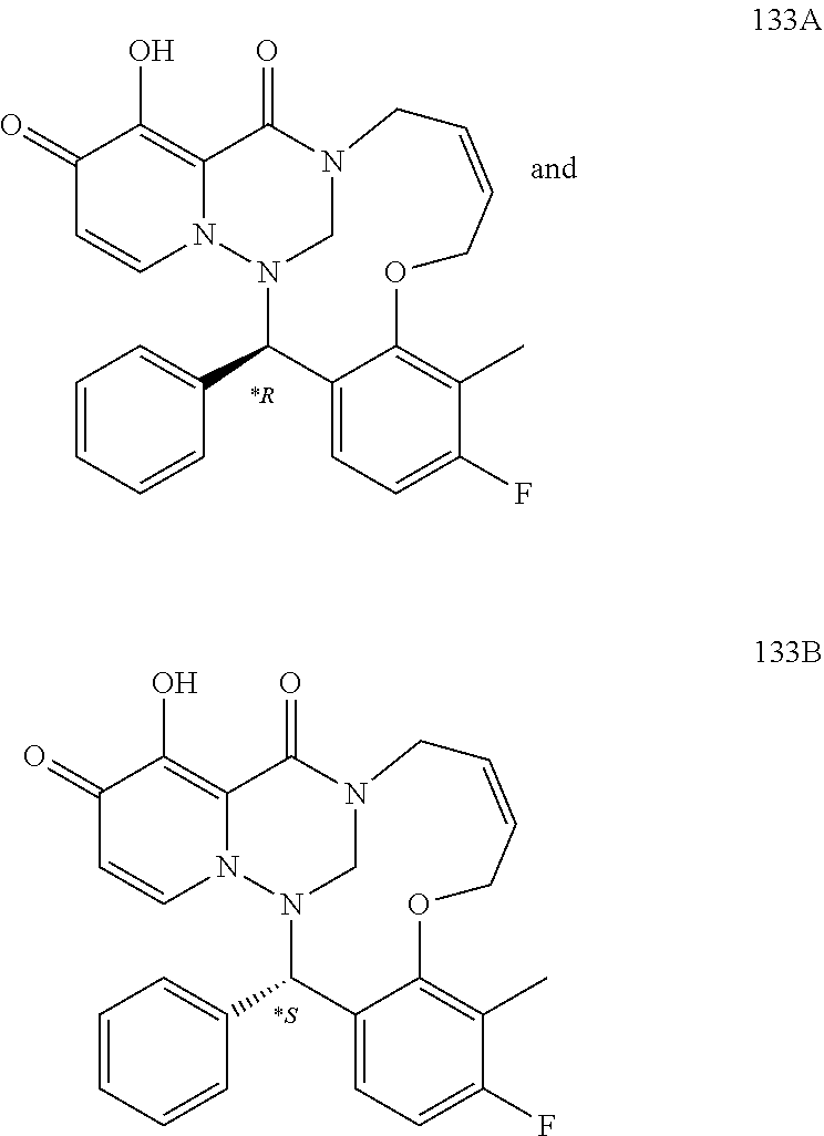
C1(=O)C=CN2C(=C1O)C(=O)N1CN2C(C2=CC=CC=C2)C2=CC=C(F)C(C)=C2OCC=CC1.C1(=O)C=CN2C(=C1O)C(=O)N1CN2C(C2=CC=CC=C2)C2=CC=C(F)C(C)=C2OCC=CC1
